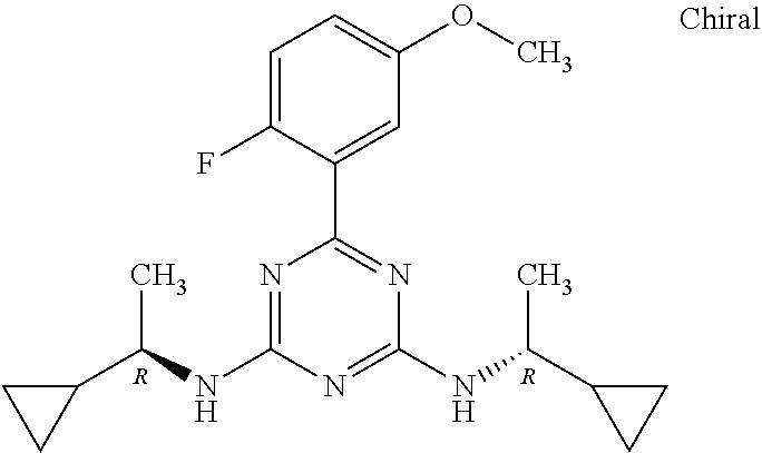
N1=C(NC(C2CC2)C)N=C(NC(C2CC2)C)N=C1C1=CC(OC)=CC=C1F.[R].[R]
